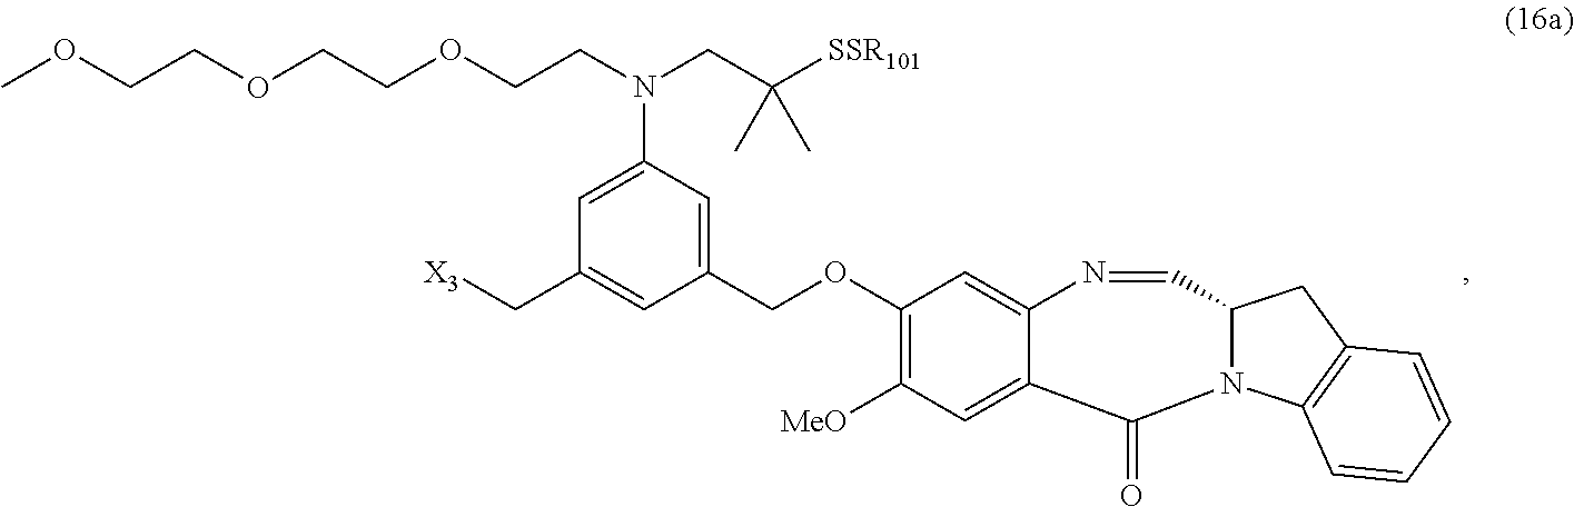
C1(OCC2=CC(N(CCOCCOCCOC)CC([SSR101])(C)C)=CC(C[X3])=C2)=C([MeO])C=C2C(=C1)N=CC1N(C3=C(C1)C=CC=C3)C2=O
